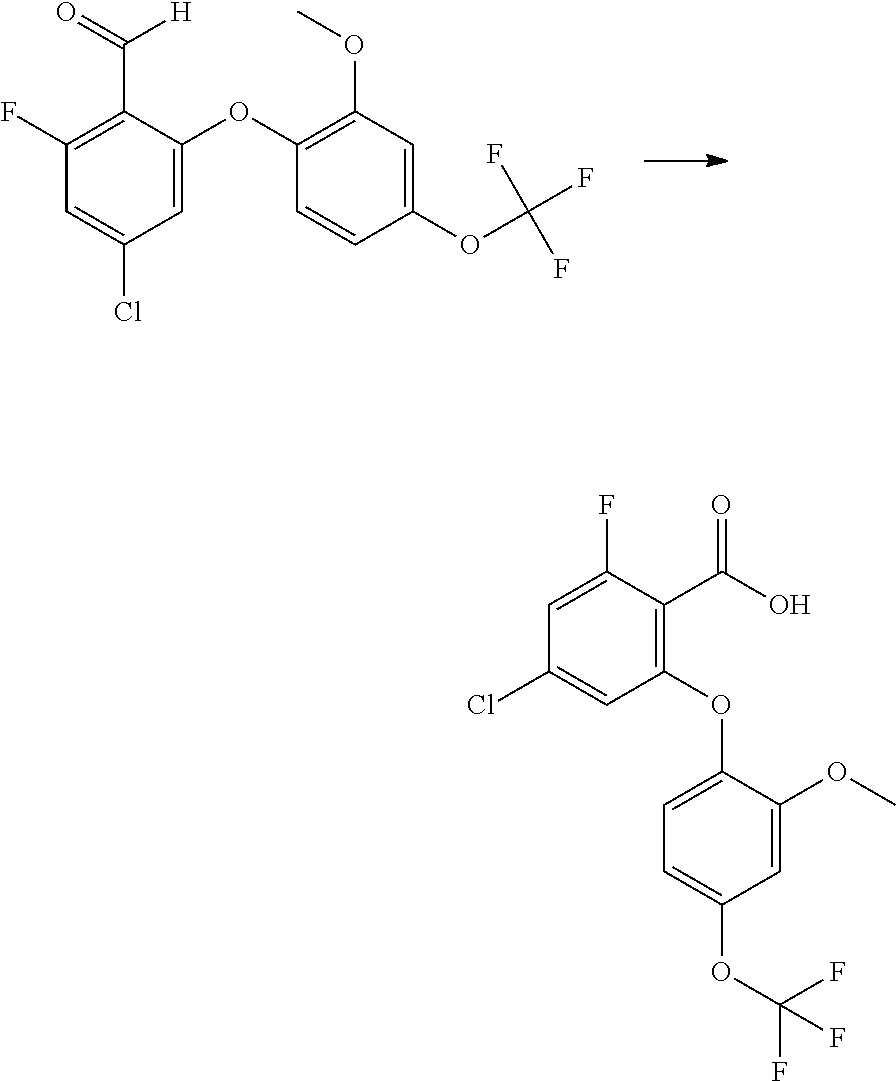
C1(F)=C(C(=O)[H])C(OC2=C(OC)C=C(OC(F)(F)F)C=C2)=CC(Cl)=C1.C1=C(F)C(C(=O)O)=C(OC2=CC=C(OC(F)(F)F)C=C2OC)C=C1Cl
